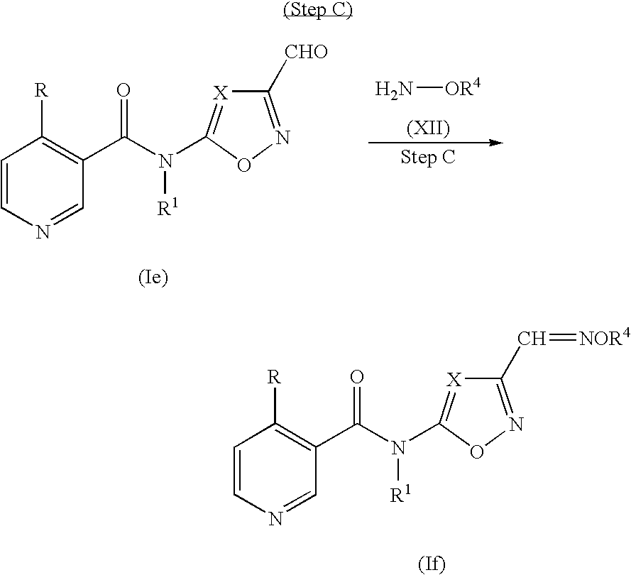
C1=CN=CC(C(N(C2=[X]C([CHO])=NO2)[R1])=O)=C1[R].N[OR4].C1=CN=CC(C(N(C2=[X]C(C=[NOR4])=NO2)[R1])=O)=C1[R]
